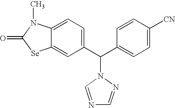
C1(C(C2=CC=C([CN])C=C2)N2N=CN=C2)=CC=C2C(=C1)[Se]C(=O)N2C
